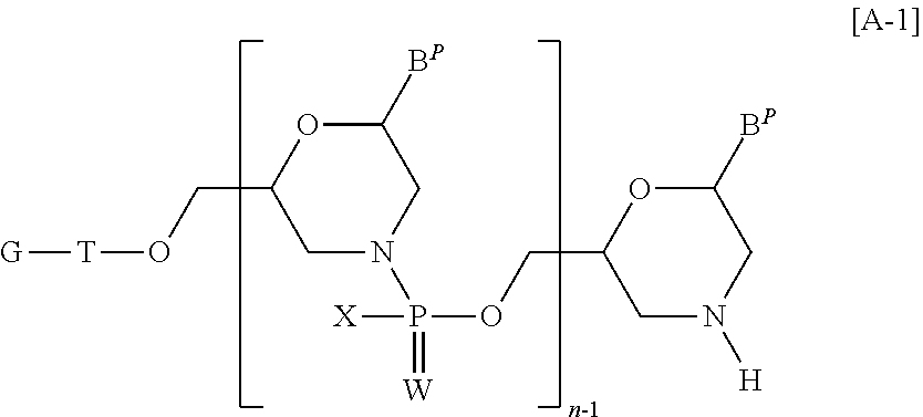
C1N([H])CC([BP])OC1COP([X])(N1CC([BP])OC(CO[T][G])C1)=[W]
